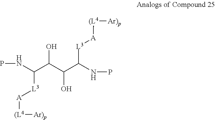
PNC([L3][A][(L4][Ar)p])C(O)C(O)C([L3][A][(L4][Ar)p])NP
